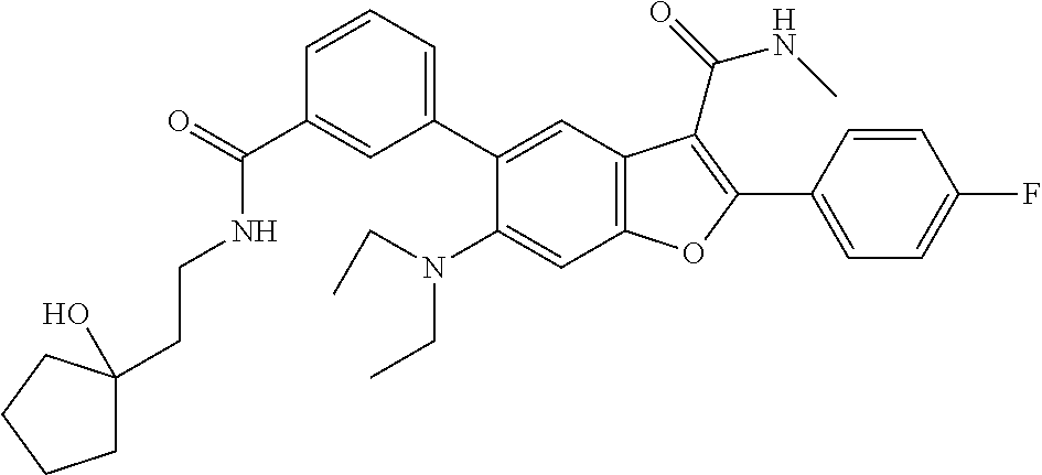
C1(C(=O)NCCC2(O)CCCC2)=CC(C2=CC3=C(C=C2N(CC)CC)OC(C2=CC=C(F)C=C2)=C3C(=O)NC)=CC=C1
